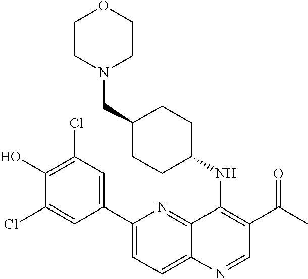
C12=NC(C3=CC(Cl)=C(O)C(Cl)=C3)=CC=C1N=CC(C(C)=O)=C2NC1CCC(CN2CCOCC2)CC1
